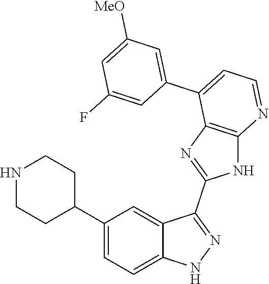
C1(C2=CC=C3C(=C2)C(C2=NC4=C(N2)N=CC=C4C2=CC([MeO])=CC(F)=C2)=NN3)CCNCC1
